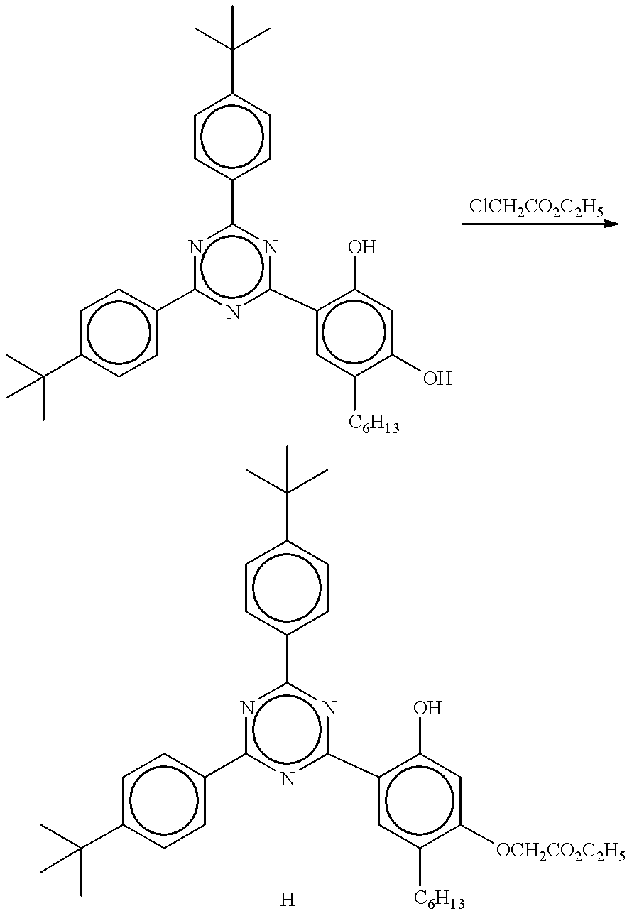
n1c(-c2ccc(C(C)(C)C)cc2)nc(-c2cc([C6H13])c(O)cc2O)nc1-c1ccc(C(C)(C)C)cc1.n1c(-c2ccc(C(C)(C)C)cc2)nc(-c2cc([C6H13])c([OCH2CO2C2H5])cc2O)nc1-c1ccc(C(C)(C)C)cc1.[H]
